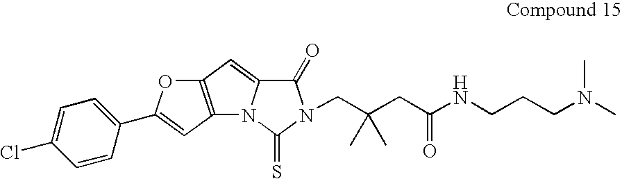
C12=C(C=C(C3=CC=C(Cl)C=C3)O1)N1C(=C2)C(=O)N(CC(CC(NCCCN(C)C)=O)(C)C)C1=S
